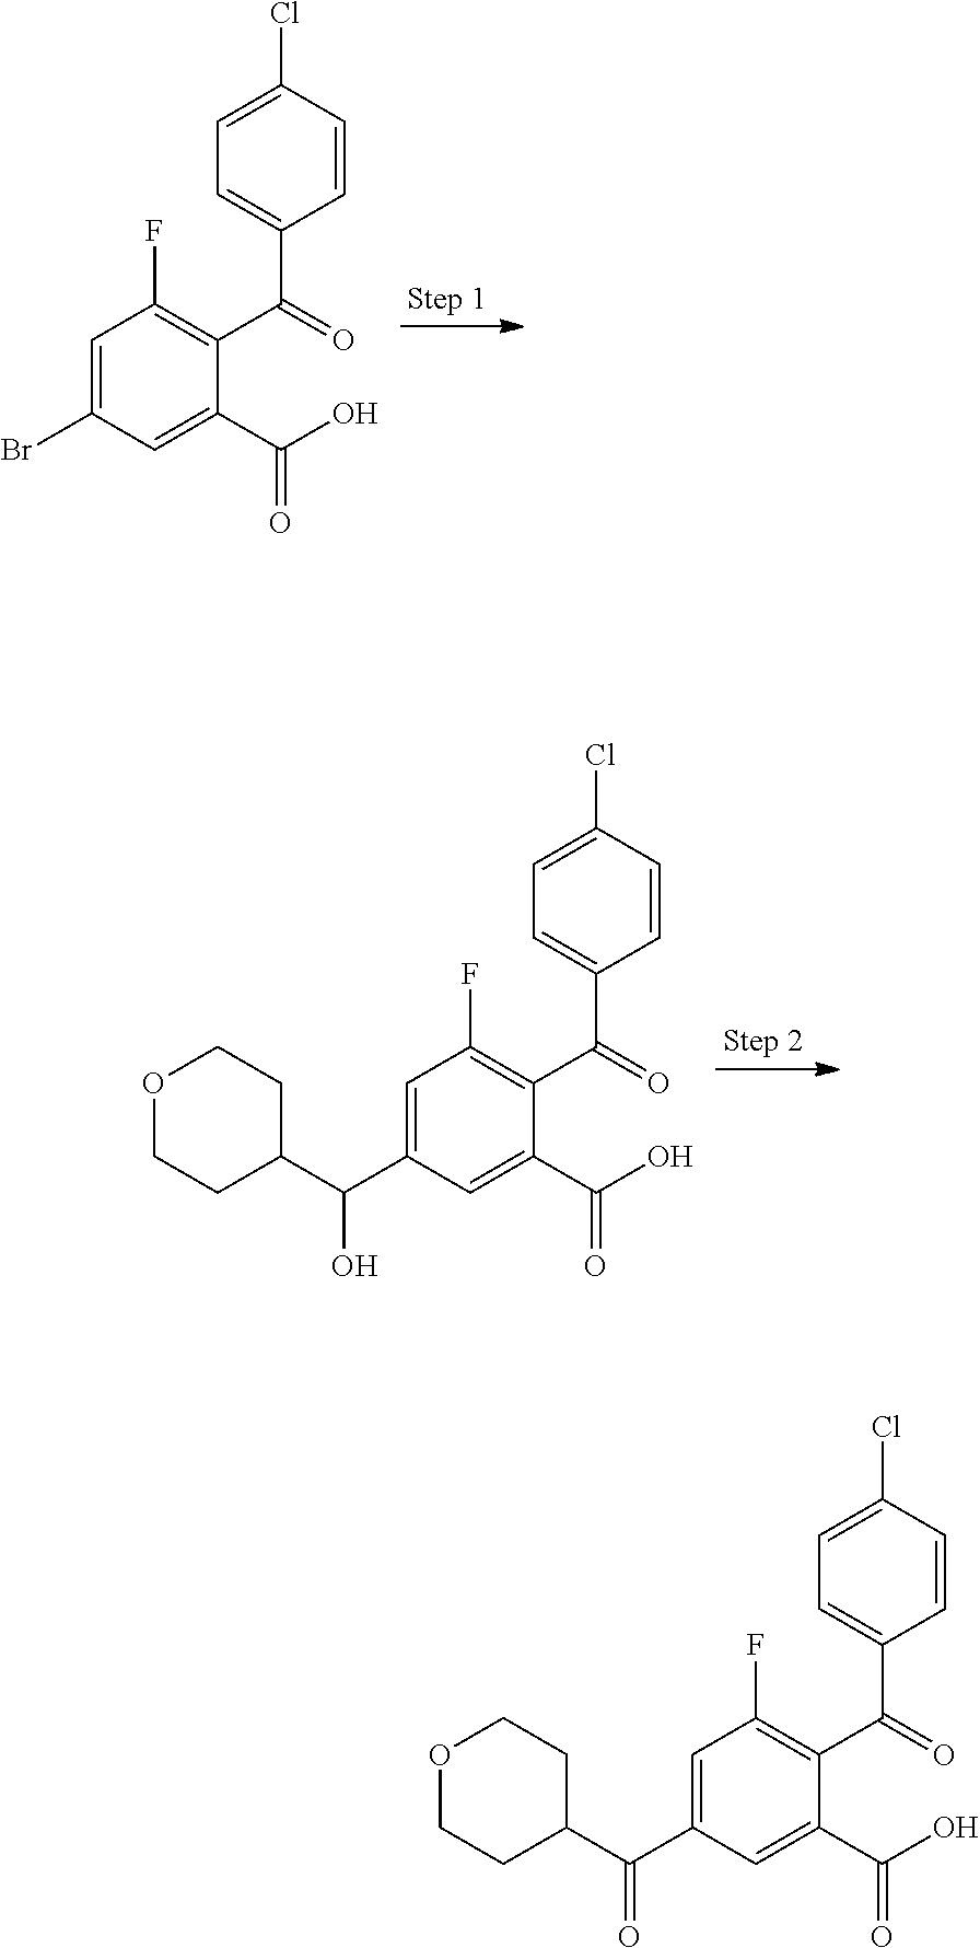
C1=C(Cl)C=CC(C(=O)C2=C(F)C=C(Br)C=C2C(O)=O)=C1.C1=C(Cl)C=CC(C(=O)C2=C(F)C=C(C(C3CCOCC3)O)C=C2C(O)=O)=C1.C1=C(Cl)C=CC(C(=O)C2=C(F)C=C(C(C3CCOCC3)=O)C=C2C(O)=O)=C1
